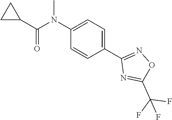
C1(N(C(C2CC2)=O)C)=CC=C(C2=NOC(C(F)(F)F)=N2)C=C1
